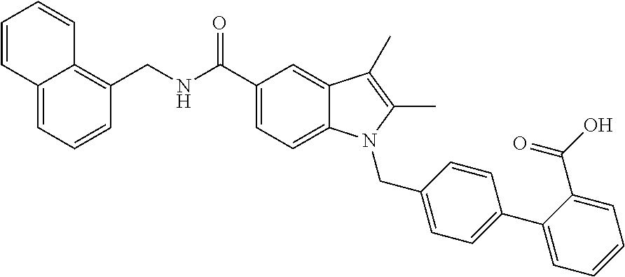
C1=CC(CNC(C2=CC=C3C(=C2)C(C)=C(C)N3CC2=CC=C(C3=CC=CC=C3C(O)=O)C=C2)=O)=C2C(=C1)C=CC=C2
